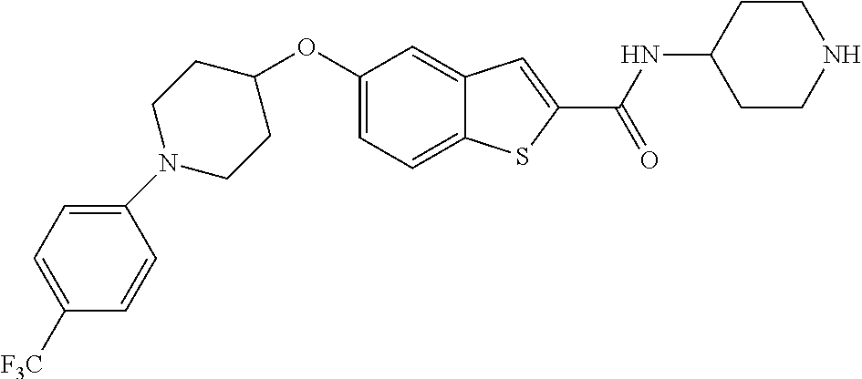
C1=C2C(=CC(OC3CCN(C4=CC=C([F3C])C=C4)CC3)=C1)C=C(C(=O)NC1CCNCC1)S2
